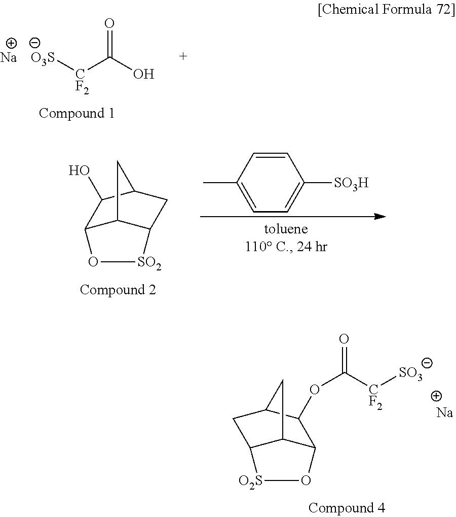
[O3S][CF2]C(O)=O.[Na].C1=CC(C)=CC=C1[SO3H].C12C3C(CC(C1O)C3)[SO2]O2.C12C3C(CC(C1OC([CF2][SO3])=O)C3)[O2S]O2.[Na]
